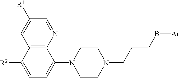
C12=C(N=CC([R1])=C1)C(N1CCN(CCCB[Ar])CC1)=CC=C2[R2]
